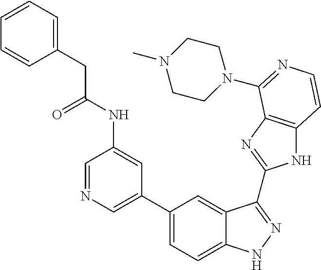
C1(C2=CN=CC(NC(=O)CC3=CC=CC=C3)=C2)=CC=C2C(=C1)C(C1=NC3=C(N1)C=CN=C3N1CCN(C)CC1)=NN2
